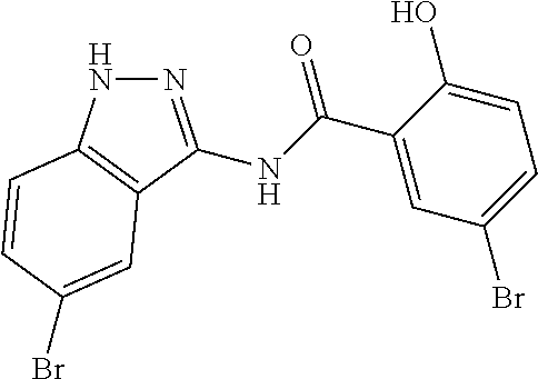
N1=C(NC(C2=CC(Br)=CC=C2O)=O)C2=C(N1)C=CC(Br)=C2
